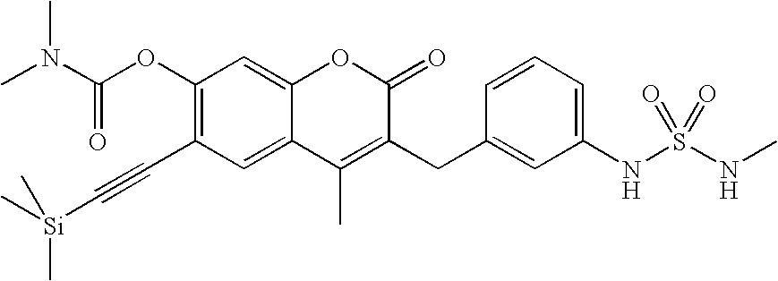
CN(C(OC1=C(C#C[Si](C)(C)C)C=C2C(=C1)OC(=O)C(CC1=CC(NS(NC)(=O)=O)=CC=C1)=C2C)=O)C
